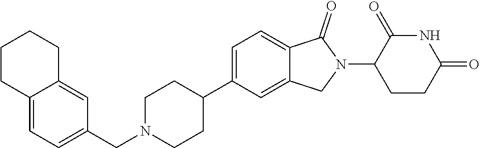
C1=C(C2CCN(CC3=CC=C4C(=C3)CCCC4)CC2)C=C2C(=C1)C(=O)N(C1CCC(=O)NC1=O)C2
